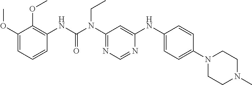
C1(OC)=CC=CC(NC(N(C2=NC=NC(NC3=CC=C(N4CCN(C)CC4)C=C3)=C2)CC)=O)=C1OC
